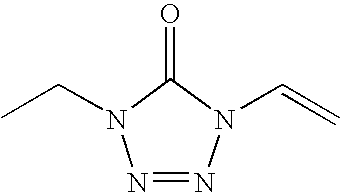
O=C1N(CC)N=NN1C=C
